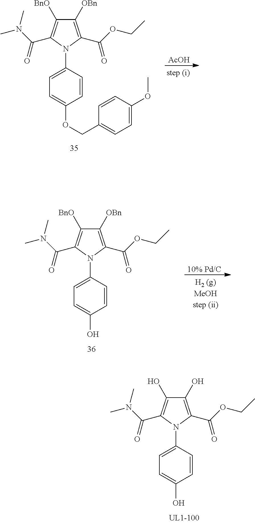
C1(O)=C(C(OCC)=O)N(C2=CC=C(O)C=C2)C(C(N(C)C)=O)=C1O.C1([OBn])=C(C(OCC)=O)N(C2=CC=C(OCC3=CC=C(OC)C=C3)C=C2)C(C(N(C)C)=O)=C1[BnO].[AcOH].C1([OBn])=C(C(OCC)=O)N(C2=CC=C(O)C=C2)C(C(N(C)C)=O)=C1[BnO].[10% Pd/C]
